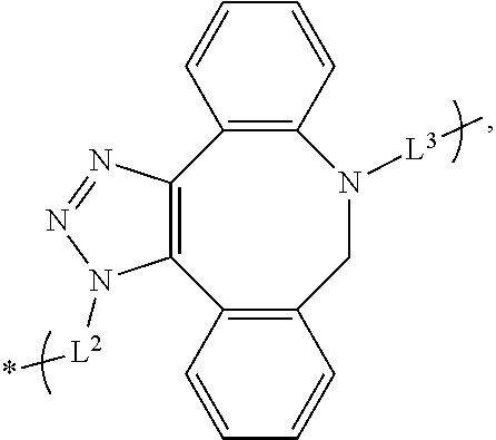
C12=C(C=CC=C1)N([L3]C)CC1=C(C3=C2N=NN3[L2]*)C=CC=C1
